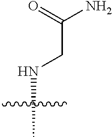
N(C)CC(N)=O
